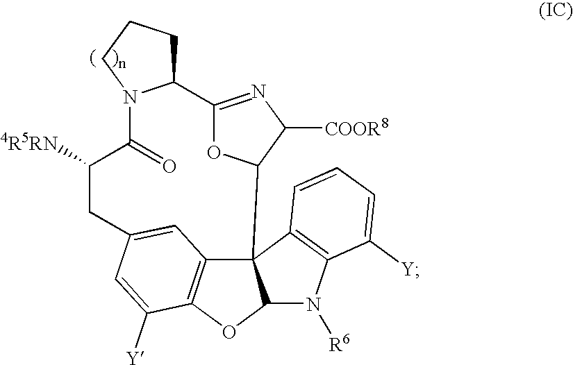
C12CCCN1C(=O)C([4R5RN])CC1=CC3=C(OC4C3(C3OC2=NC3[COOR8])C2=C(N4[R6])C([Y])=CC=C2)C([Y])=C1
